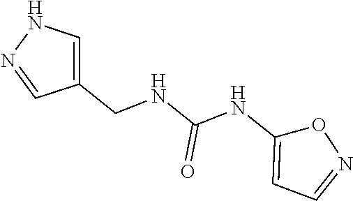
N(C(NC1=CC=NO1)=O)CC1=CNN=C1
